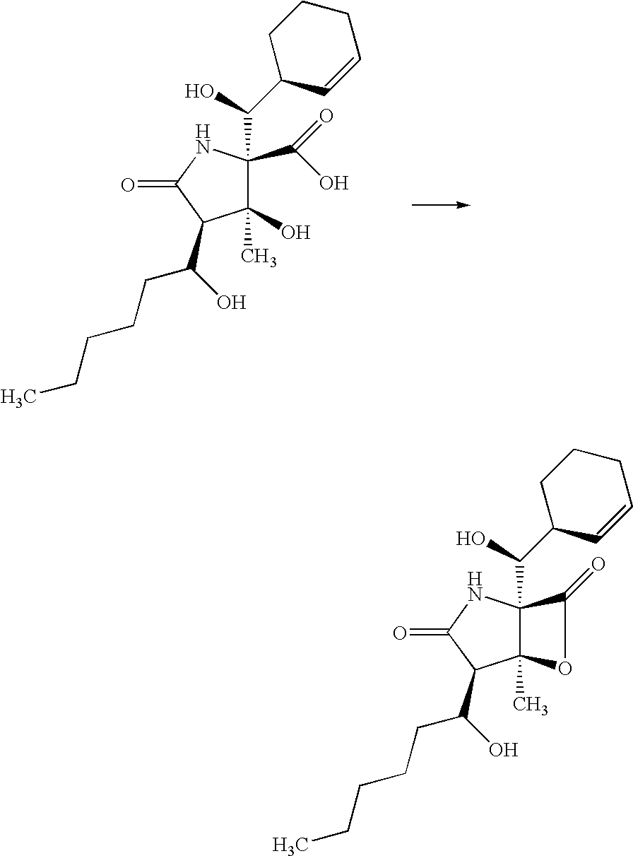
C1(O)(C)C(C(O)C2C=CCCC2)(C(O)=O)NC(=O)C1C(CCCCC)O.C12(C)C(C(O)C3C=CCCC3)(NC(=O)C1C(CCCCC)O)C(=O)O2
